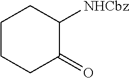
C1CCC(=O)C([NHCbz])C1
